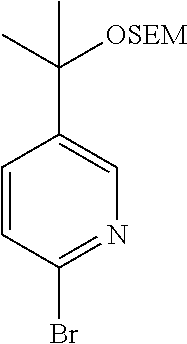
C1=CC(Br)=NC=C1C(C)([OSEM])C
